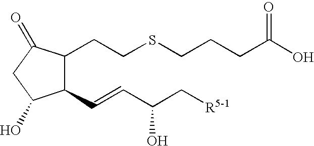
C1(CCSCCCC(O)=O)C(C=CC(C[R5-1])O)C(O)CC1=O
